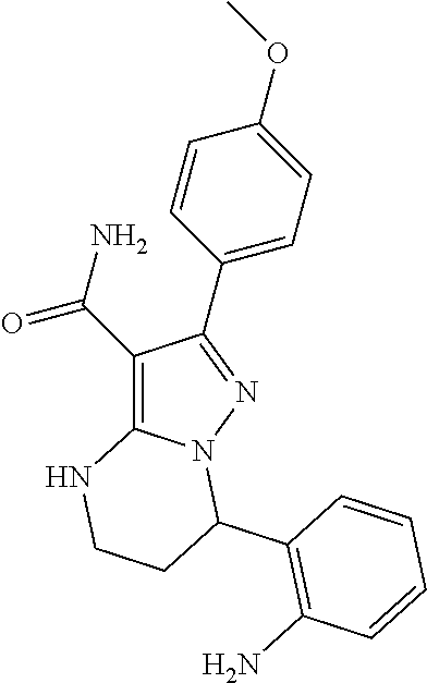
C1(C(N)=O)=C2N(N=C1C1=CC=C(OC)C=C1)C(C1=C(N)C=CC=C1)CCN2
